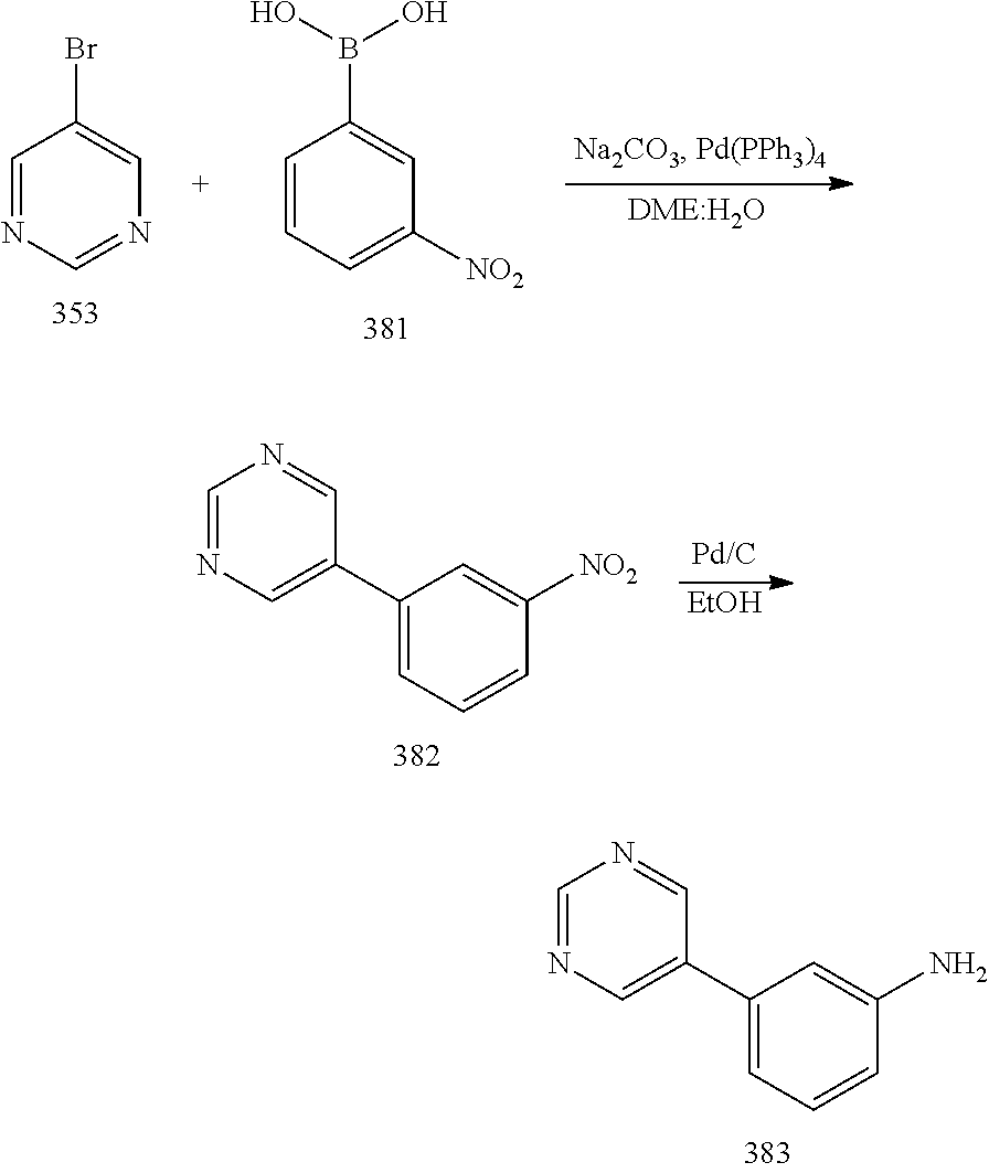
C1=NC=C(C2=CC=CC(N)=C2)C=N1.C1=NC=NC=C1Br.C1=CC=C([NO2])C=C1B(O)O.C1=NC=C(C2=CC=CC([NO2])=C2)C=N1.[EtOH]
